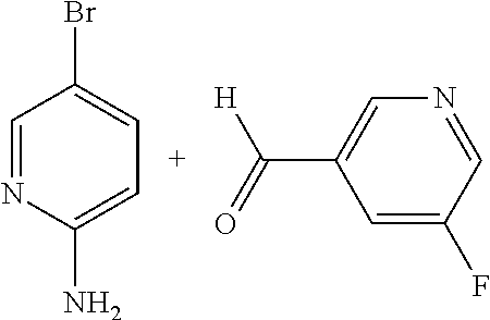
C1=NC(N)=CC=C1Br.C(C1=CN=CC(F)=C1)(=O)[H]
